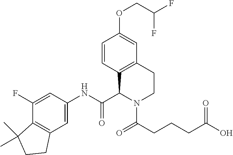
C1=CC2=C(C=C1OCC(F)F)CCN(C(CCCC(O)=O)=O)C2C(NC1=CC2=C(C(F)=C1)C(C)(C)CC2)=O
